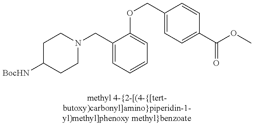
C1C([BocHN])CCN(CC2=CC=CC=C2OCC2=CC=C(C(OC)=O)C=C2)C1
